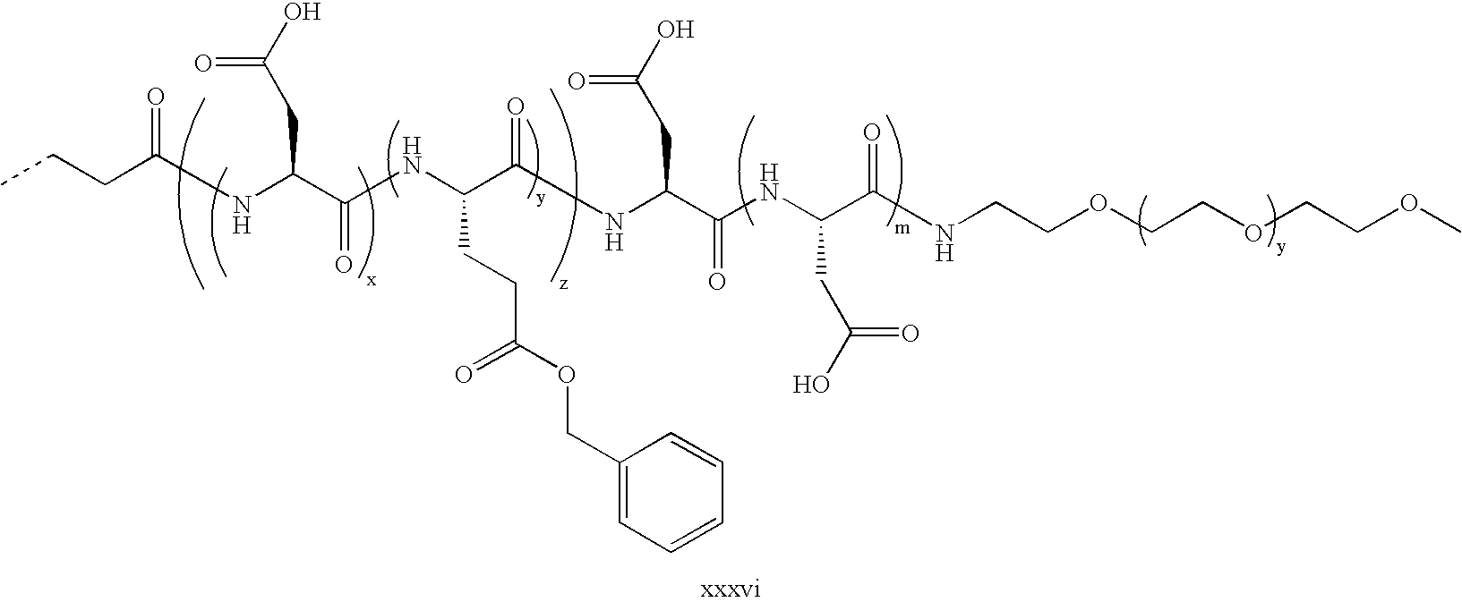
CCCC(NC(C(NC(C(NC(C(NC(C(NCCOCCOCCOC)=O)CC(O)=O)=O)CC(O)=O)=O)CCC(OCC1=CC=CC=C1)=O)=O)CC(O)=O)=O
